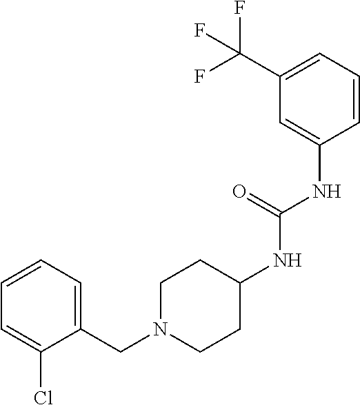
C1=CC=C(CN2CCC(NC(NC3=CC(C(F)(F)F)=CC=C3)=O)CC2)C(Cl)=C1
